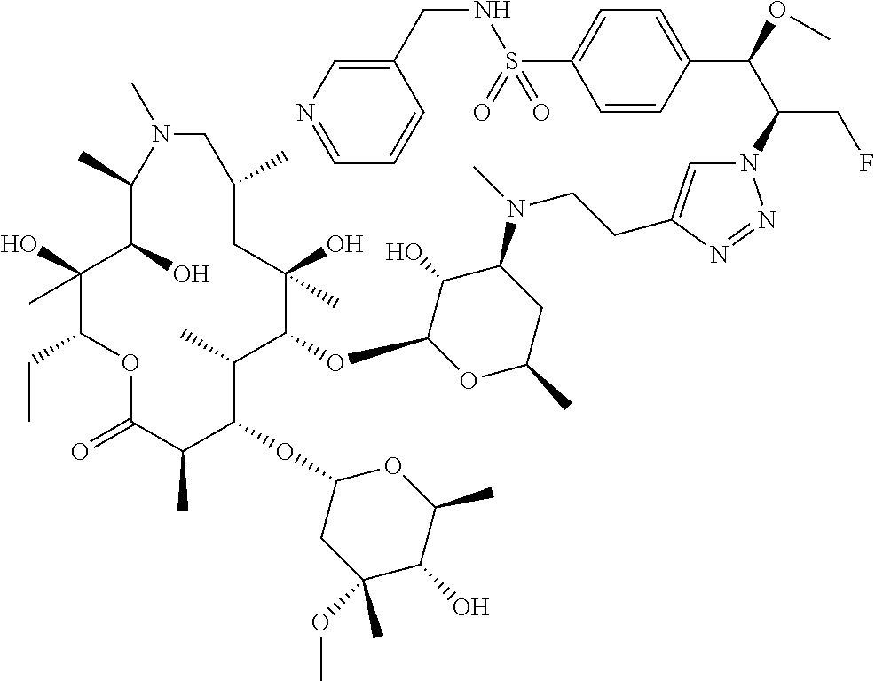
C1(O)(C)C(CC)OC(=O)C(C)C(OC2CC(OC)(C)C(O)C(C)O2)C(C)C(OC2OC(C)CC(N(C)CCC3=CN(C(C(OC)C4=CC=C(S(=O)(NCC5=CN=CC=C5)=O)C=C4)CF)N=N3)C2O)C(O)(C)CC(C)CN(C)C(C)C1O
